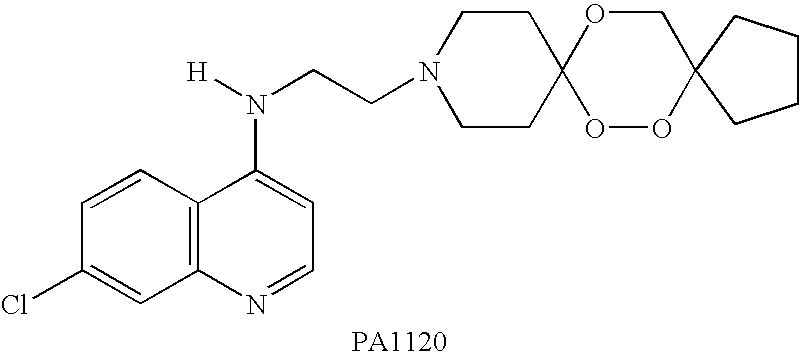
C1(Cl)=CC2=C(C=C1)C(N(CCN1CCC3(CC1)OOC1(CO3)CCCC1)[H])=CC=N2
